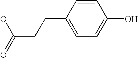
C(C1=CC=C(O)C=C1)CC(=O)O
